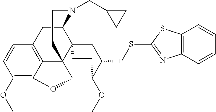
C1(OC)=C2C3=C(C=C1)CC1C45C3(C(C(OC)(C(CSC3=NC6=C(S3)C=CC=C6)C4)CC5)O2)CCN1CC1CC1
